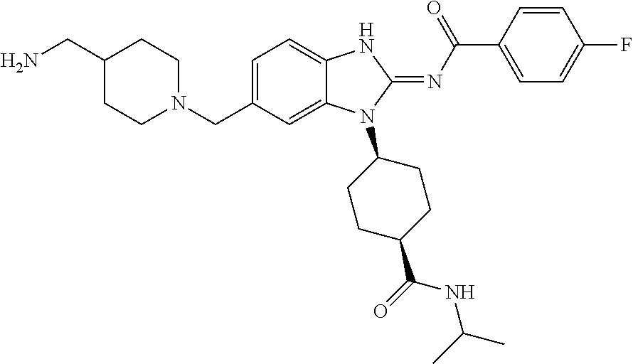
C1(CN)CCN(CC2=CC=C3C(=C2)N(C2CCC(C(NC(C)C)=O)CC2)C(=NC(C2=CC=C(F)C=C2)=O)N3)CC1
